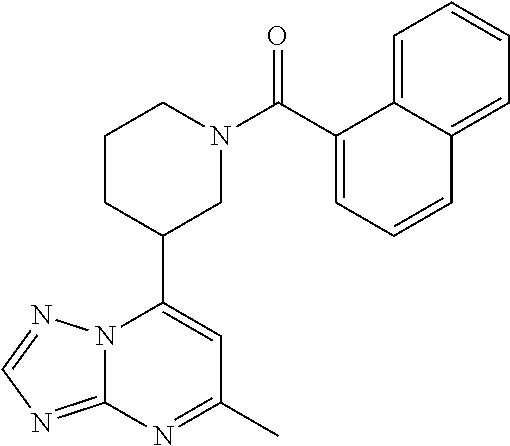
N12C(=NC=N1)N=C(C)C=C2C1CN(C(=O)C2=CC=CC3=CC=CC=C32)CCC1
